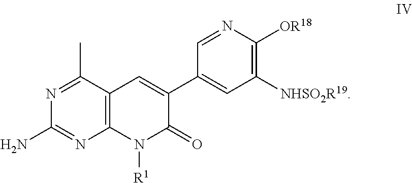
C12=C(C(C)=NC(N)=N1)C=C(C1=CC([NHSO2R19])=C([OR18])N=C1)C(=O)N2[R1]
